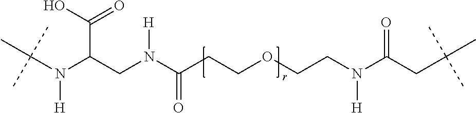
C(N(C(CN(C(CCOCCN(C(CC(C)(C)C)=O)[H])=O)[H])C(O)=O)[H])(C)(C)C
